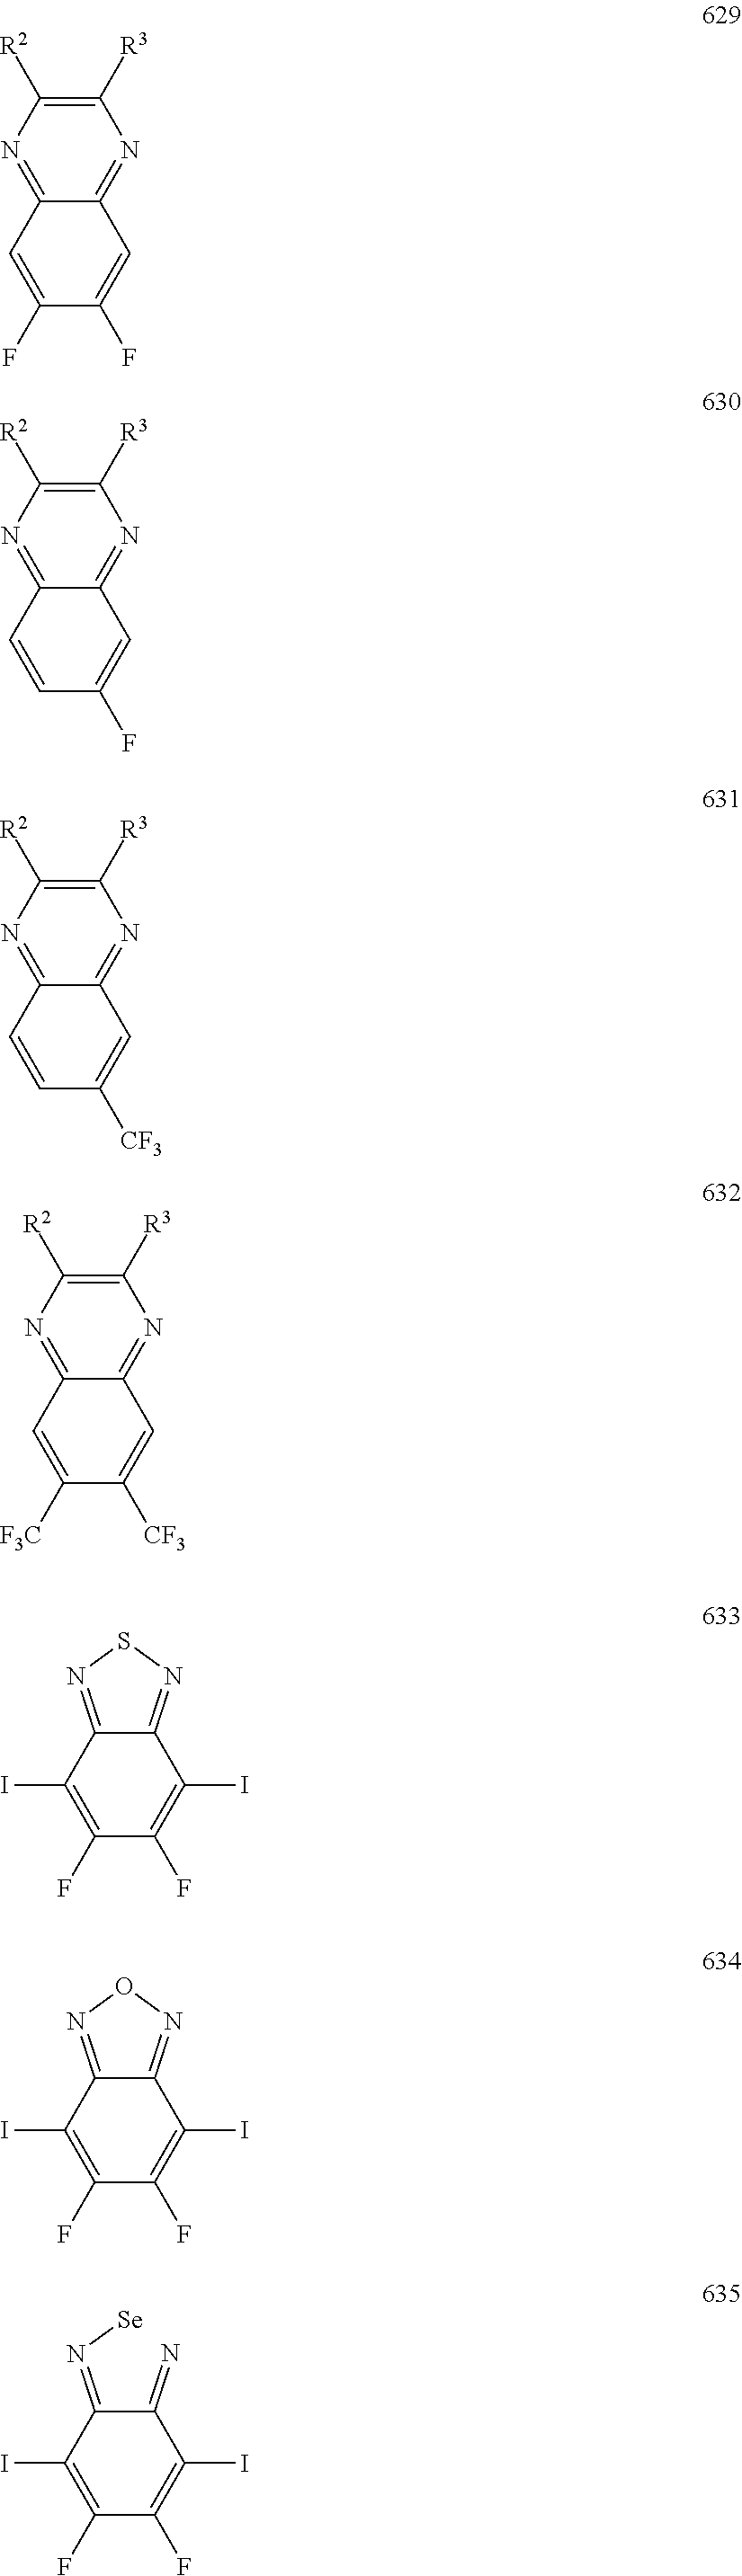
C1([R3])=C([R2])N=C2C(=N1)C=C(F)C(F)=C2.C1([R3])=C([R2])N=C2C(=N1)C=C(F)C=C2.C1([R3])=C([R2])N=C2C(=N1)C=C([CF3])C=C2.C1([R3])=C([R2])N=C2C(=N1)C=C([CF3])C([F3C])=C2.C1(F)=C(I)C2=NSN=C2C(I)=C1F.C1(F)=C(I)C2=NON=C2C(I)=C1F.C1(F)=C(I)C(=N[Se])C(=N)C(I)=C1F
